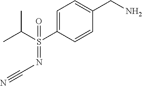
C1=C(S(C(C)C)(=NC#N)=O)C=CC(CN)=C1
